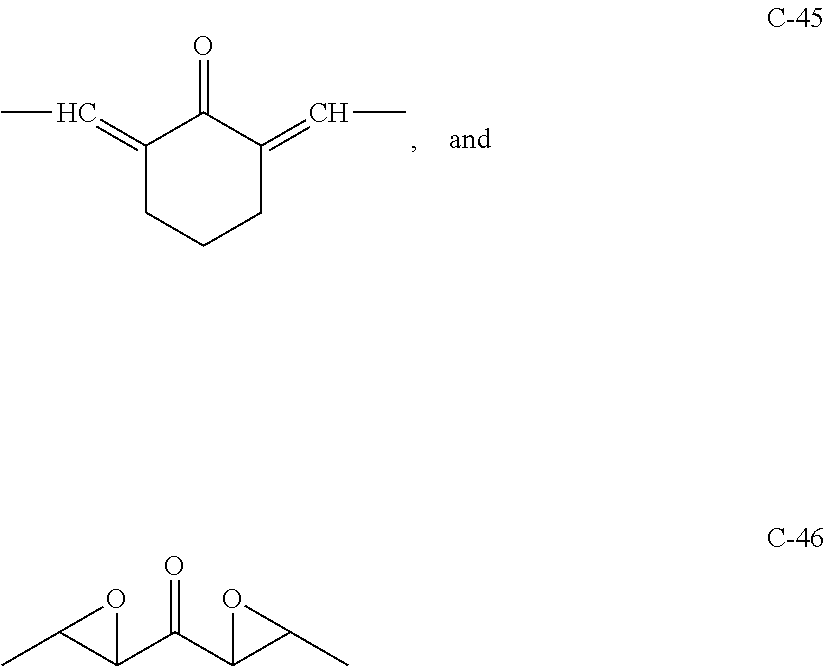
CC=C1CCCC(=CC)C1=O.C1(C(C2OC2C)=O)OC1C
